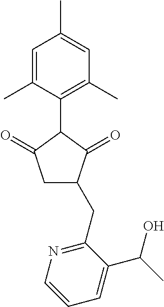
C1=C(C)C(C2C(=O)CC(CC3=NC=CC=C3C(O)C)C2=O)=C(C)C=C1C
